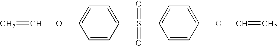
C=COC1=CC=C(S(C2=CC=C(OC=C)C=C2)(=O)=O)C=C1
